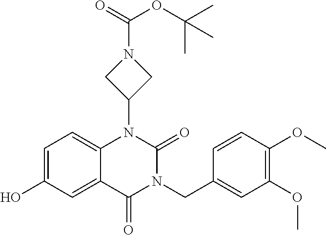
C1=C(O)C=C2C(=C1)N(C1CN(C(=O)OC(C)(C)C)C1)C(=O)N(CC1=CC(OC)=C(OC)C=C1)C2=O
